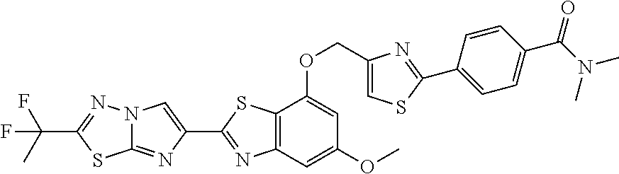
C12=NC(C3=NC4=C(S3)C(OCC3=CSC(C5=CC=C(C(N(C)C)=O)C=C5)=N3)=CC(OC)=C4)=CN1N=C(C(C)(F)F)S2
